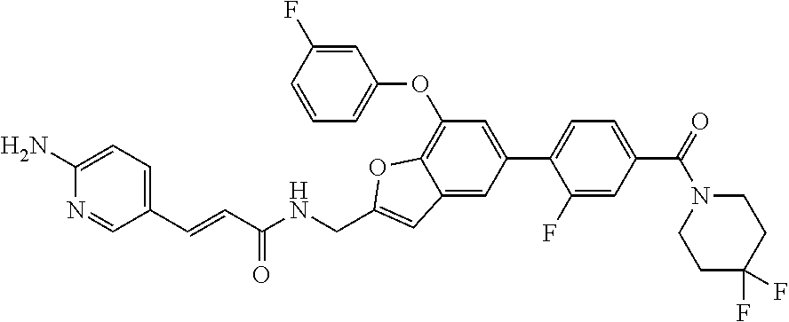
C1(N)=CC=C(C=CC(NCC2=CC3=CC(C4=CC=C(C(N5CCC(F)(F)CC5)=O)C=C4F)=CC(OC4=CC=CC(F)=C4)=C3O2)=O)C=N1
